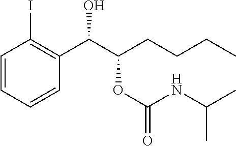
C1=CC=CC(C(C(CCCC)OC(NC(C)C)=O)O)=C1I
